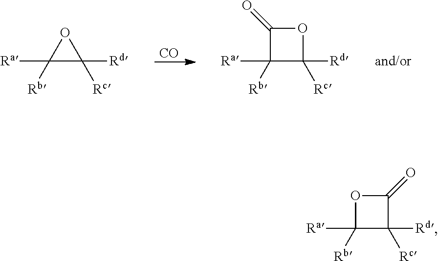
[CO].C1([Ra])([Rb])C([Rd])([Rc])O1.C1([Ra])([Rb])C([Rd])([Rc])OC1=O.C1([Ra])([Rb])C([Rd])([Rc])C(=O)O1
